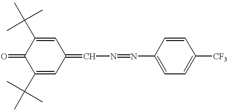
C1(C(C)(C)C)=CC(=CN=NC2=CC=C([CF3])C=C2)C=C(C(C)(C)C)C1=O
